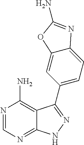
N1=CN=C2C(=C1N)C(C1=CC=C3C(=C1)OC(N)=N3)=NN2
